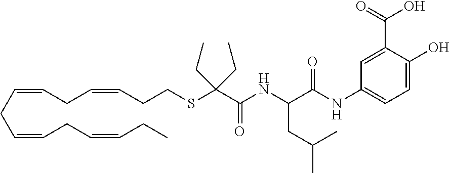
C(CC=CCCSC(C(NC(C(NC1=CC=C(O)C(C(O)=O)=C1)=O)CC(C)C)=O)(CC)CC)=CCC=CCC=CCC
